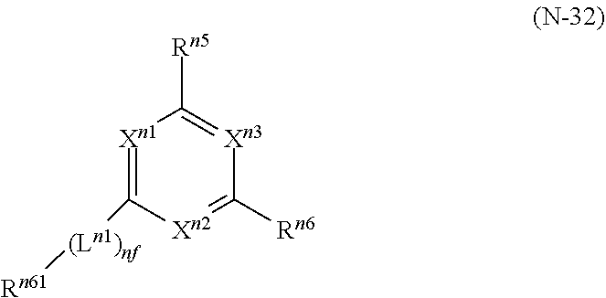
[Xn1]1=C([(Ln1)nf][Rn61])[Xn2]=C([Rn6])[Xn3]=C1[Rn5]
